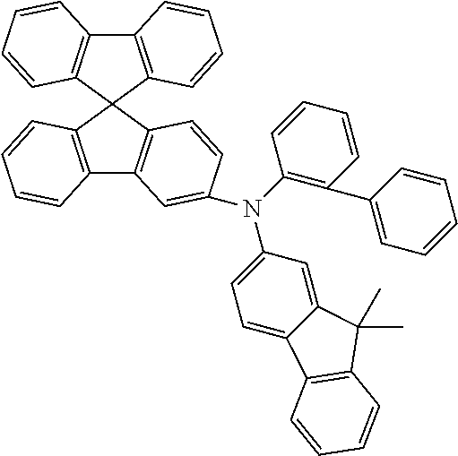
C12=C(C3(C4=C1C=CC=C4)C1=C(C4=C3C=CC(N(C3=C(C5=CC=CC=C5)C=CC=C3)C3=CC=C5C(=C3)C(C)(C)C3=C5C=CC=C3)=C4)C=CC=C1)C=CC=C2
